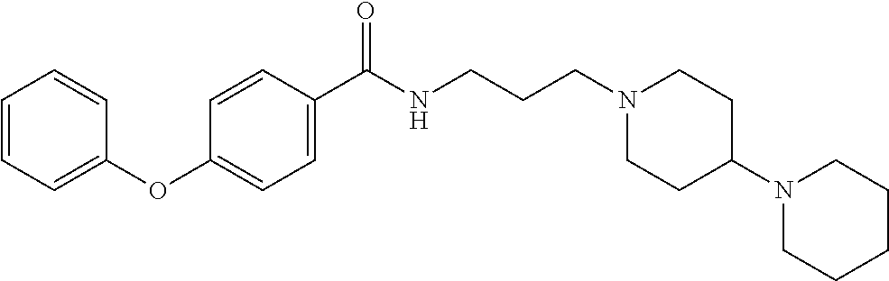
C1(C(NCCCN2CCC(N3CCCCC3)CC2)=O)=CC=C(OC2=CC=CC=C2)C=C1
